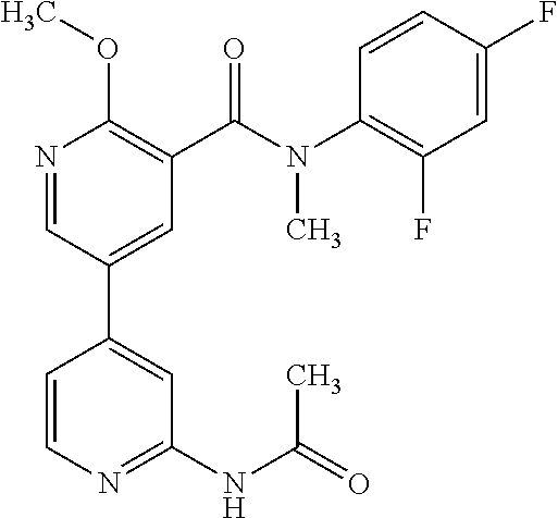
N1=CC(C2=CC(NC(=O)C)=NC=C2)=CC(C(N(C2=C(F)C=C(F)C=C2)C)=O)=C1OC
